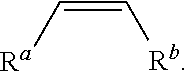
[Rb]C=C[Ra]
